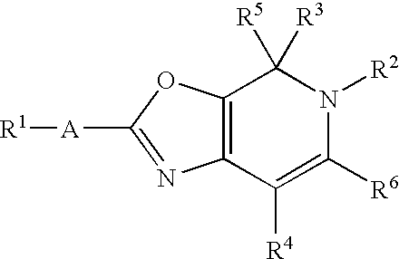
[R1][A]C1=NC2=C(O1)C([R5])([R3])N([R2])C([R6])=C2[R4]
